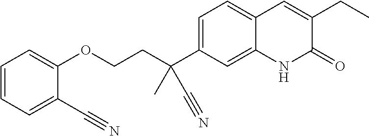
C(COC1=CC=CC=C1C#N)C(C1=CC=C2C(=C1)NC(=O)C(CC)=C2)(C)C#N
